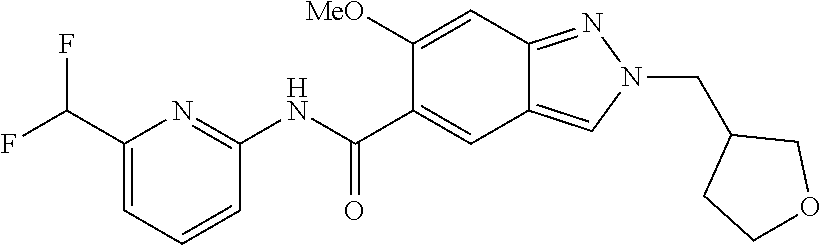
C1(C(F)F)=CC=CC(NC(C2=CC3=CN(CC4CCOC4)N=C3C=C2[MeO])=O)=N1
